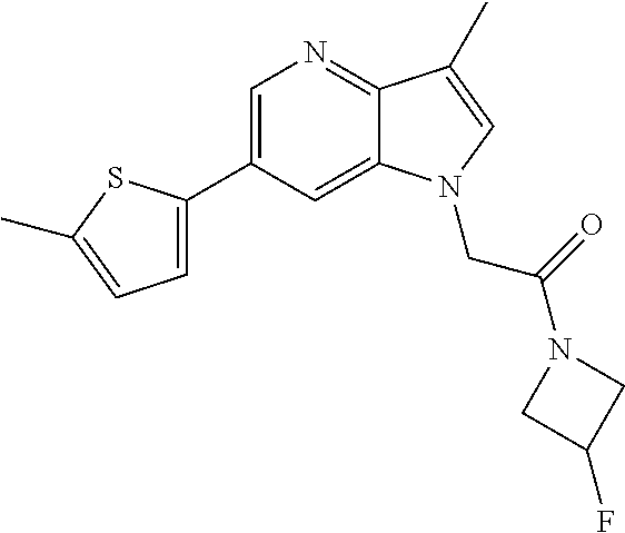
C1(C2=CC=C(C)S2)=CN=C2C(=C1)N(CC(=O)N1CC(F)C1)C=C2C
